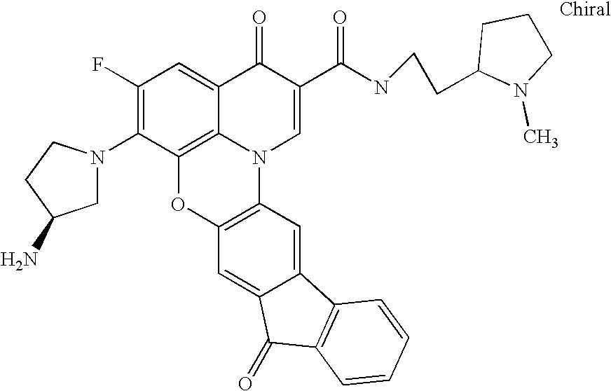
C1(F)=C(N2CC(N)CC2)C2=C3C(=C1)C(=O)C(C(NCCC1N(C)CCC1)=O)=CN3C1=C(O2)C=C2C(=C1)C1=C(C2=O)C=CC=C1
